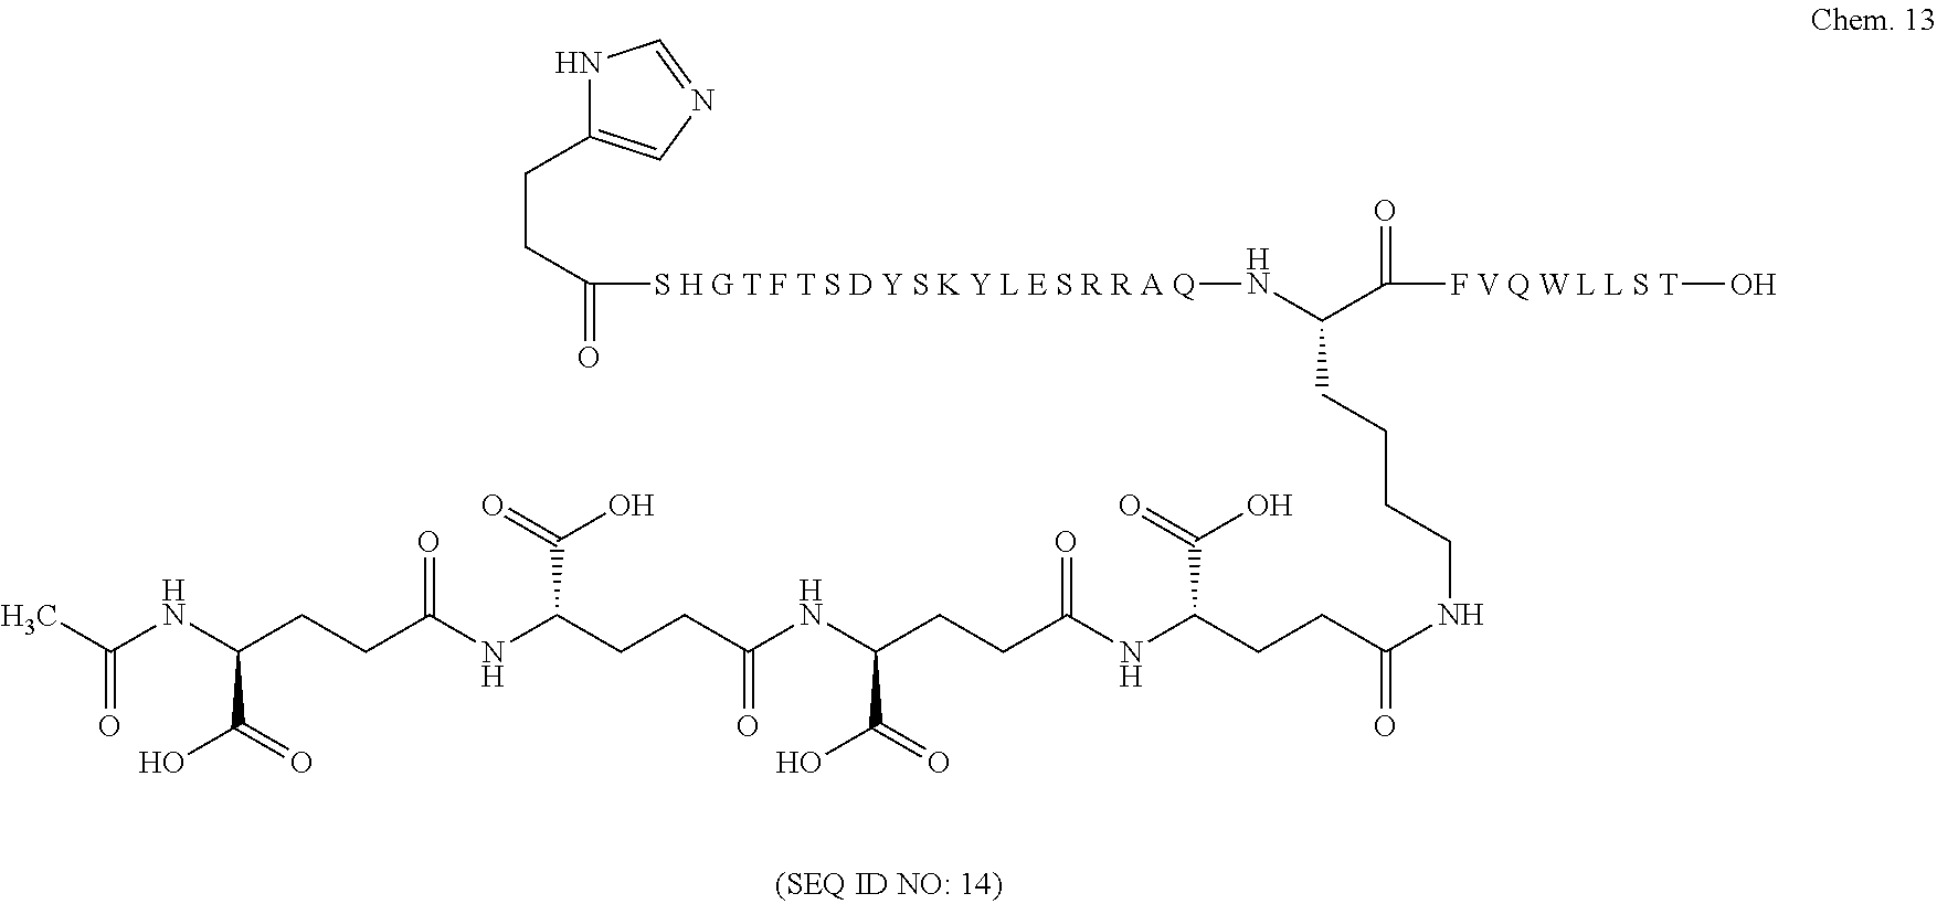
N1C(CCC(=O)[S H G T F T S D Y S K Y L E S R R A Q]NC(CCCCNC(CCC(NC(CCC(NC(CCC(NC(CCC(NC(C)=O)C(O)=O)=O)C(=O)O)=O)C(=O)O)=O)C(=O)O)=O)C(=O)[F V Q W L L S T]O)=CN=C1
